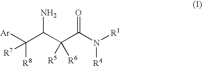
[Ar]C(C(C(C(N([R1])[R4])=O)([R5])[R6])N)([R8])[R7]
